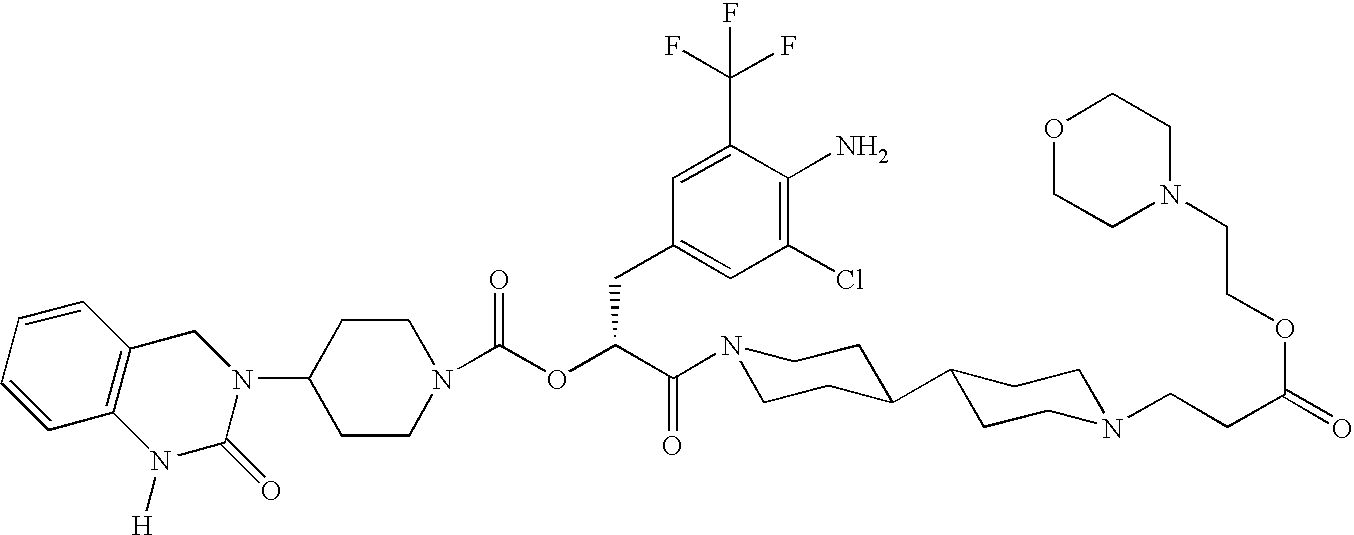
C1(N2CC3=C(N([H])C2=O)C=CC=C3)CCN(C(OC(C(=O)N2CCC(C3CCN(CCC(=O)OCCN4CCOCC4)CC3)CC2)CC2=CC(Cl)=C(N)C(C(F)(F)F)=C2)=O)CC1
